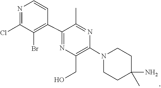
C1C(N)(C)CCN(C2=C(CO)N=C(C3=C(Br)C(Cl)=NC=C3)C(C)=N2)C1
